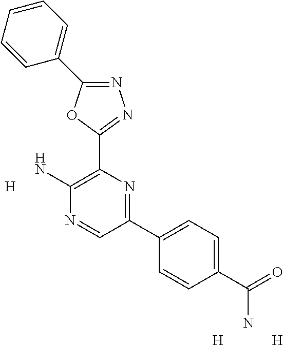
[H].N1=C(C2=CC=CC=C2)OC(C2=C(N)N=CC(C3=CC=C(C(=O)N)C=C3)=N2)=N1.[H].[H]
